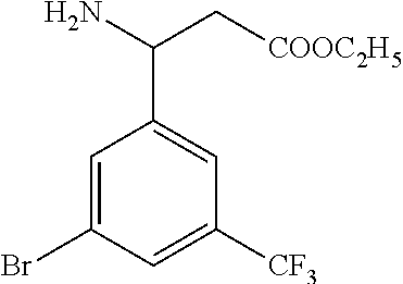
C1([CF3])=CC(Br)=CC(C(N)C[COOC2H5])=C1
